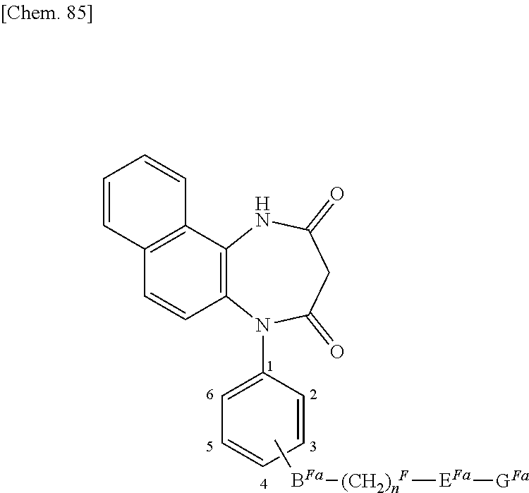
C12=C(C3=C(C=C1)C=CC=C3)NC(=O)CC(=O)N2C1=CC=CC=C1.C[BFa][(CH2)nF][EFa][GFa]
